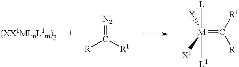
[N2]=C([R1])[R].[M](=C([R1])[R])([L])([L1])([X])[X1]
